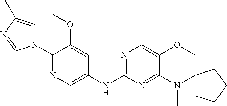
C1(N2C=C(C)N=C2)=NC=C(NC2=NC=C3C(=N2)N(C)C2(CO3)CCCC2)C=C1OC
